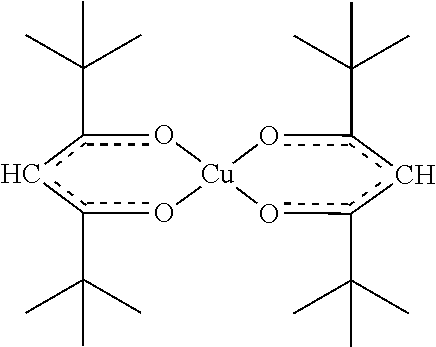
c1(C(C)(C)C)cc(C(C)(C)C)o[Cu]2(o1)oc(C(C)(C)C)cc(C(C)(C)C)o2
